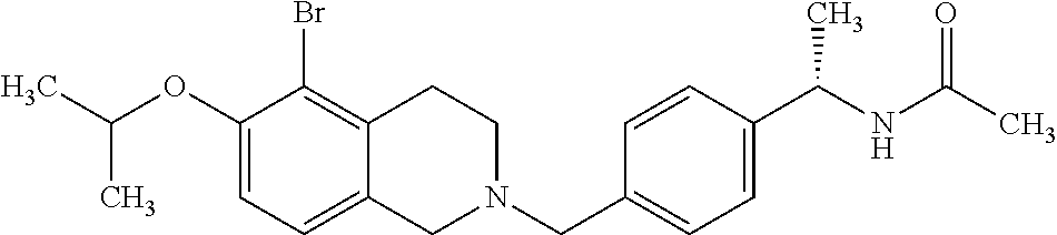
C1(OC(C)C)=CC=C2C(=C1Br)CCN(CC1=CC=C(C(NC(C)=O)C)C=C1)C2
